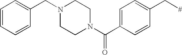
C1=C(C(N2CCN(CC3=CC=CC=C3)CC2)=O)C=CC(C[#])=C1
